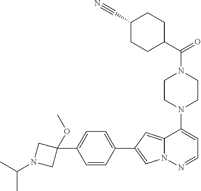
N1(C2=CC=NN3C2=CC(C2=CC=C(C4(OC)CN(C(C)C)C4)C=C2)=C3)CCN(C(=O)C2CCC(C#N)CC2)CC1
